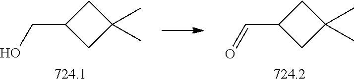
C1C(CO)CC1(C)C.C1C(C=O)CC1(C)C
